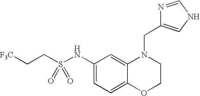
C1(NS(CC[F3C])(=O)=O)=CC=C2C(=C1)N(CC1=CNC=N1)CCO2
